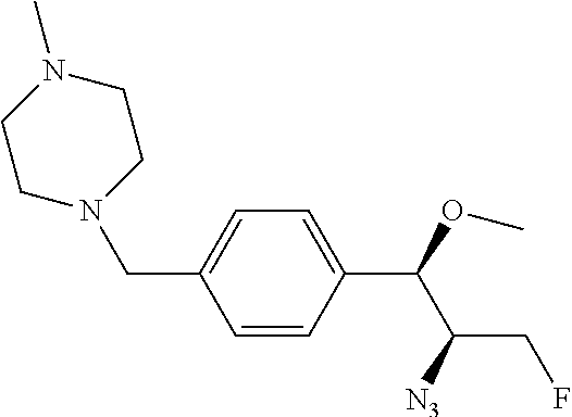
C1=CC(C(OC)C([N3])CF)=CC=C1CN1CCN(C)CC1
